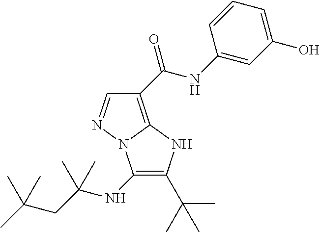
C1=NN2C(=C1C(NC1=CC(O)=CC=C1)=O)NC(C(C)(C)C)=C2NC(C)(C)CC(C)(C)C
